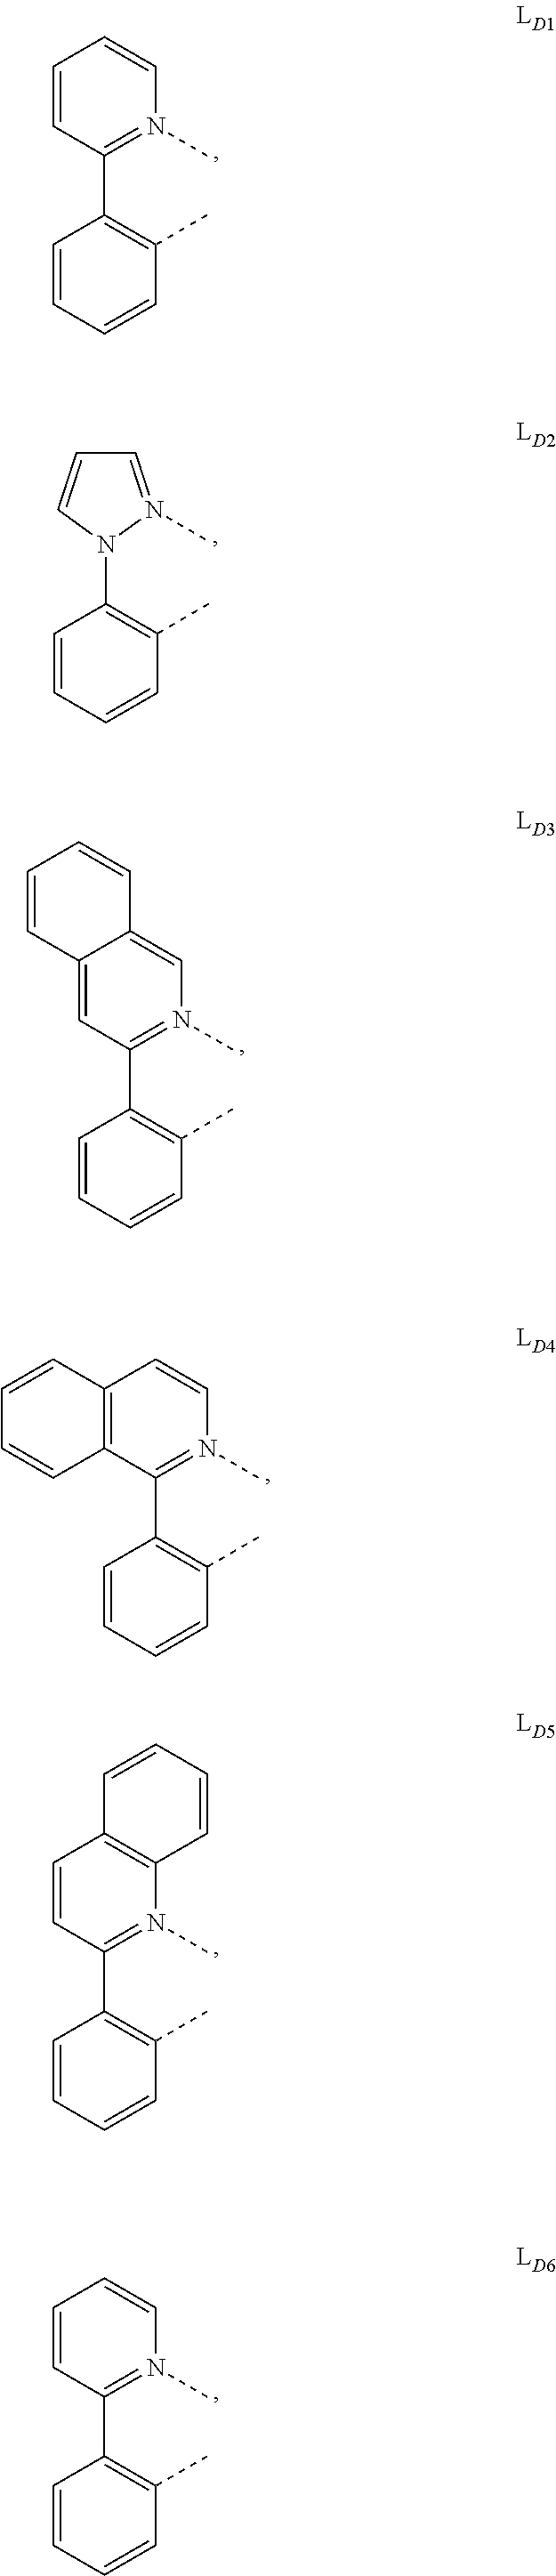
C1=CC(C2=C(C)C=CC=C2)=N(C)C=C1.C1(N2C=CC=N2C)=C(C)C=CC=C1.C12=CC(C3=C(C)C=CC=C3)=N(C)C=C1C=CC=C2.C12=C(C(C3=C(C)C=CC=C3)=N(C)C=C1)C=CC=C2.C1=CC(C2=C(C)C=CC=C2)=N(C)C2=C1C=CC=C2.C1=CC(C2=C(C)C=CC=C2)=N(C)C=C1
